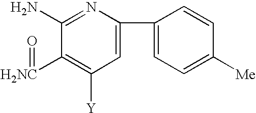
C1(N)=NC(C2=CC=C([Me])C=C2)=CC([Y])=C1[H2NC]=O
